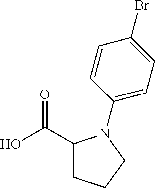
OC(C1CCCN1C1=CC=C(Br)C=C1)=O
